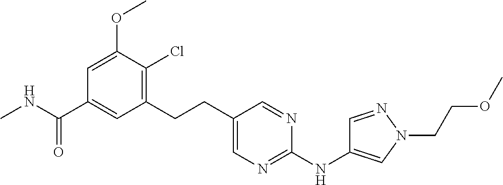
C1=C(OC)C(Cl)=C(CCC2=CN=C(NC3=CN(CCOC)N=C3)N=C2)C=C1C(NC)=O
